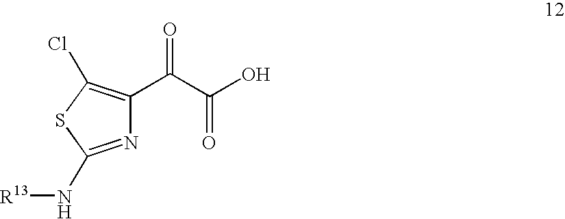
N1=C(N[R13])SC(Cl)=C1C(C(O)=O)=O
